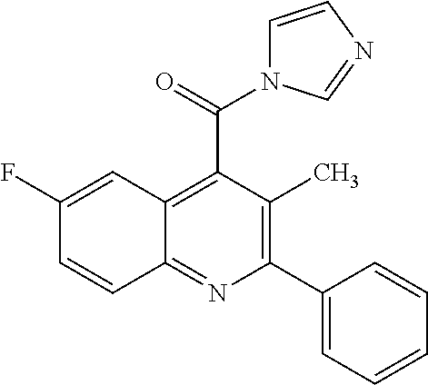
C1(F)=CC2=C(C(=O)N3C=CN=C3)C(C)=C(C3=CC=CC=C3)N=C2C=C1
